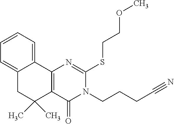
C1=CC=C2C(=C1)CC(C)(C)C1=C2N=C(SCCOC)N(CCCC#N)C1=O
